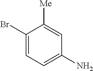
C1(Br)=CC=C(N)C=C1[Me]
